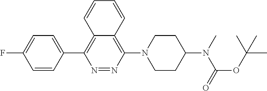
C1=CC(C2=C3C(=C(N4CCC(N(C(OC(C)(C)C)=O)C)CC4)N=N2)C=CC=C3)=CC=C1F
